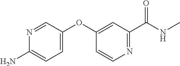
N1=CC(OC2=CC(C(NC)=O)=NC=C2)=CC=C1N
